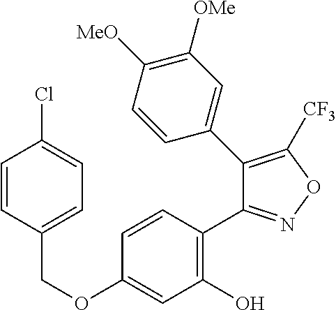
C(OC1=CC(O)=C(C2=NOC([CF3])=C2C2=CC([OMe])=C([MeO])C=C2)C=C1)C1=CC=C(Cl)C=C1
